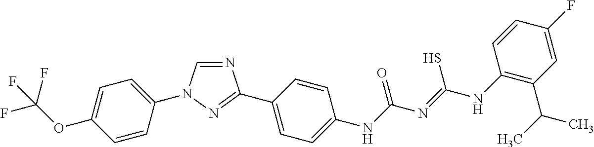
N1=CN(C2=CC=C(OC(F)(F)F)C=C2)N=C1C1=CC=C([N H]C(N=C([N H]C2=C(C(C)C)C=C(F)C=C2)S)=O)C=C1
